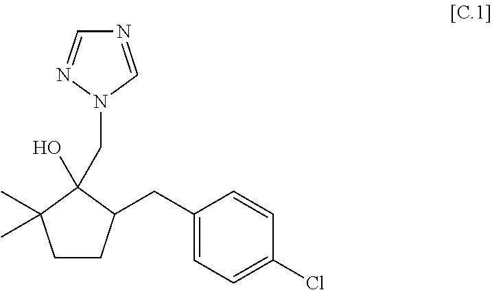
C1CC(CC2=CC=C(Cl)C=C2)C(O)(CN2C=NC=N2)C1(C)C
